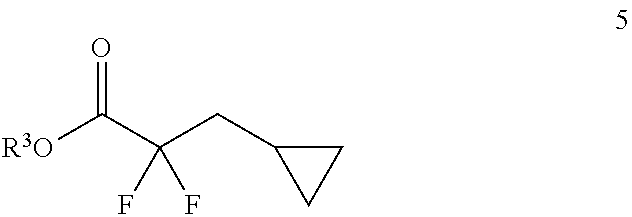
[R3O]C(C(CC1CC1)(F)F)=O
